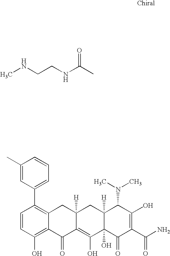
CNCCNC(C)=O.C1=CC(O)=C2C(=C1C1=CC=CC(C)=C1)CC1([H])C(=C(O)C3(O)C([H])(C1)C(N(C)C)C(O)=C(C(N)=O)C3=O)C2=O
